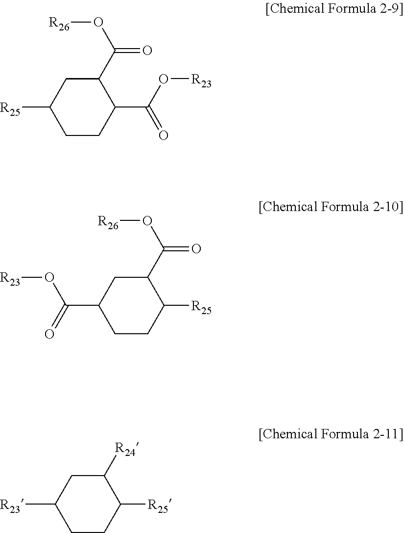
C1(C(O[R26])=O)CC([R25])CCC1C(O[R23])=O.C1([R24])CC([R23])CCC1[R25].C1(C(O[R26])=O)CC(C(=O)O[R23])CCC1[R25]
